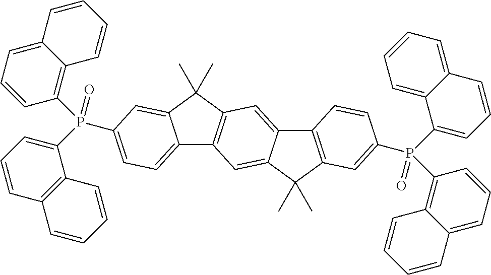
P(C1=CC=CC2=C1C=CC=C2)(C1=CC=C2C3=C(C(C)(C)C2=C1)C=C1C(=C3)C(C)(C)C2=C1C=CC(P(C1=CC=CC3=CC=CC=C13)(=O)C1=C3C(=CC=C1)C=CC=C3)=C2)(C1=C2C(=CC=C1)C=CC=C2)=O
